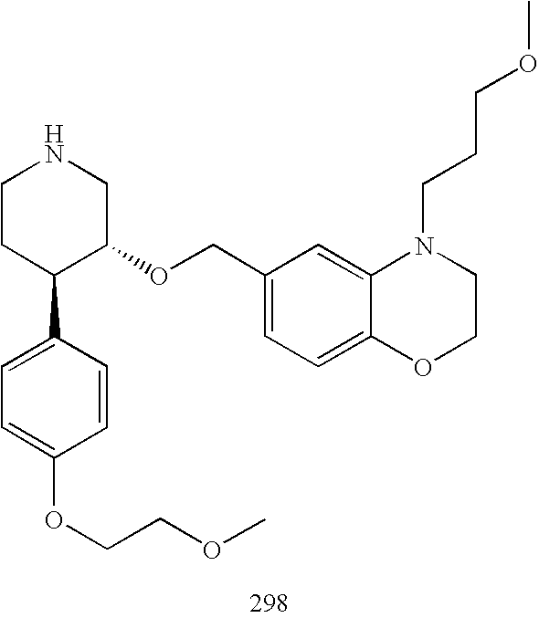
C1CC(C2=CC=C(OCCOC)C=C2)C(OCC2=CC=C3C(=C2)N(CCCOC)CCO3)CN1
